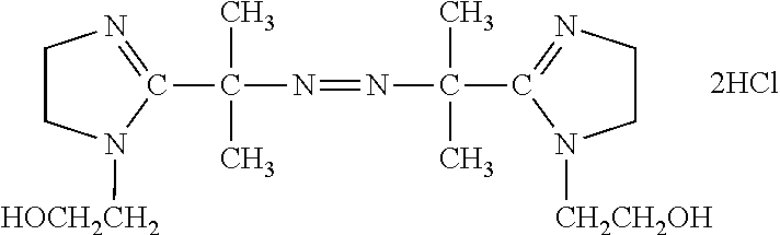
C1CN([HOCH2CH2])C(C(C)(C)N=NC(C)(C)C2=NCCN2[CH2CH2OH])=N1
